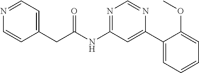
C1(CC(NC2=NC=NC(C3=CC=CC=C3OC)=C2)=O)=CC=NC=C1
